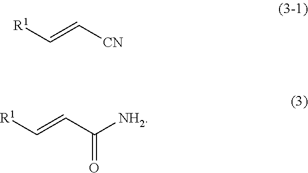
[CN]C=C[R1].C(C=C[R1])(=O)[NH2]
